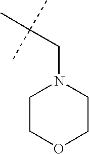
C1COCCN1CC(C)(C)C
